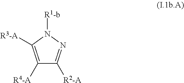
C1([R4-A])=C([R3-A])N([R1-b])N=C1[R2-A]
